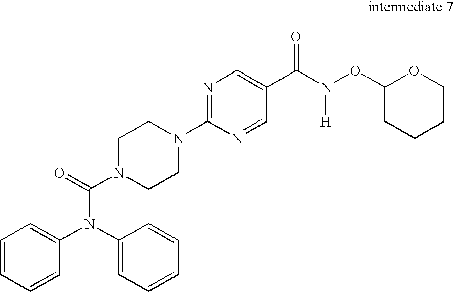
C(N(C1=CC=CC=C1)C1=CC=CC=C1)(=O)N1CCN(C2=NC=C(C(N(OC3CCCCO3)[H])=O)C=N2)CC1
